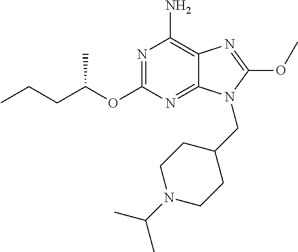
N1=C(OC(CCC)C)N=C2C(=C1N)N=C(OC)N2CC1CCN(C(C)C)CC1
